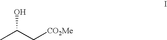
CC(C[CO2Me])O
